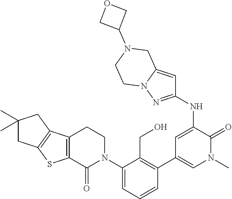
C1(C)(C)CC2=C(C1)C1=C(S2)C(=O)N(C2=CC=CC(C3=CN(C)C(=O)C(NC4=NN5C(=C4)CN(C4COC4)CC5)=C3)=C2CO)CC1
